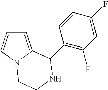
C1=C2N(C=C1)CCNC2C1=C(F)C=C(F)C=C1
